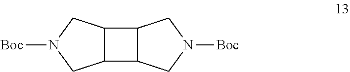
C12C(C3C1CN([Boc])C3)CN([Boc])C2
